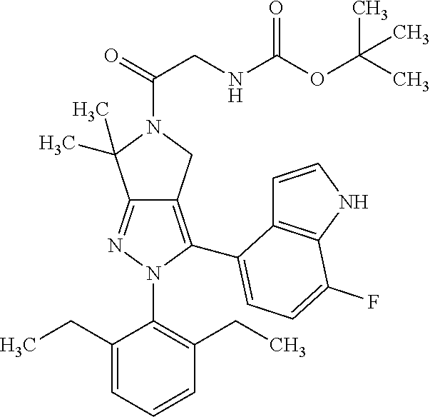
C12=NN(C3=C(CC)C=CC=C3CC)C(C3=CC=C(F)C4=C3C=CN4)=C1CN(C(CNC(OC(C)(C)C)=O)=O)C2(C)C
